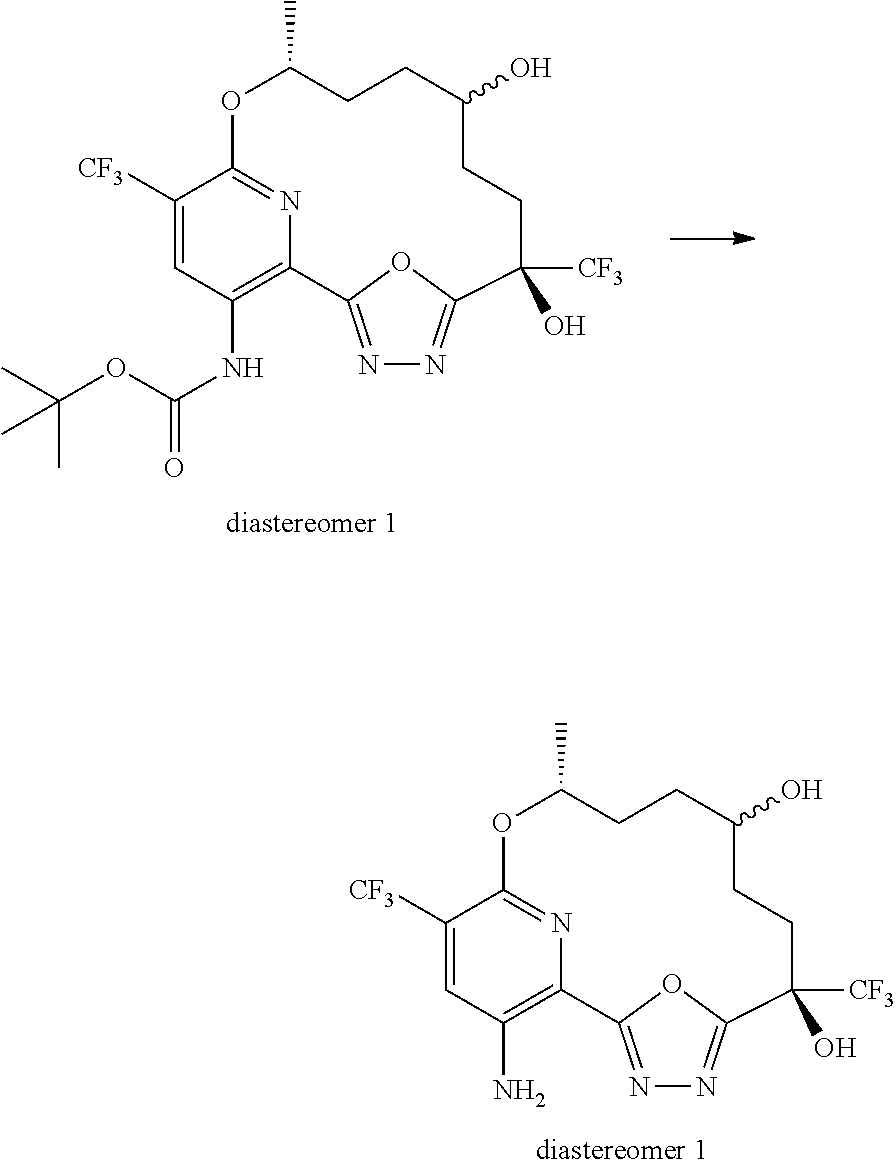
N1=C2OC(=N1)C([CF3])(O)CCC(O)CCC(C)OC1=NC2=C(N)C=C1[CF3].N1=C2OC(=N1)C([CF3])(O)CCC(O)CCC(C)OC1=NC2=C(NC(=O)OC(C)(C)C)C=C1[CF3]
